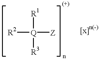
[R2][Q]([Z])([R1])[R3]
